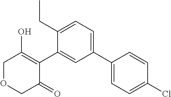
C1(C2=CC=C(CC)C(C3=C(O)COCC3=O)=C2)=CC=C(Cl)C=C1
